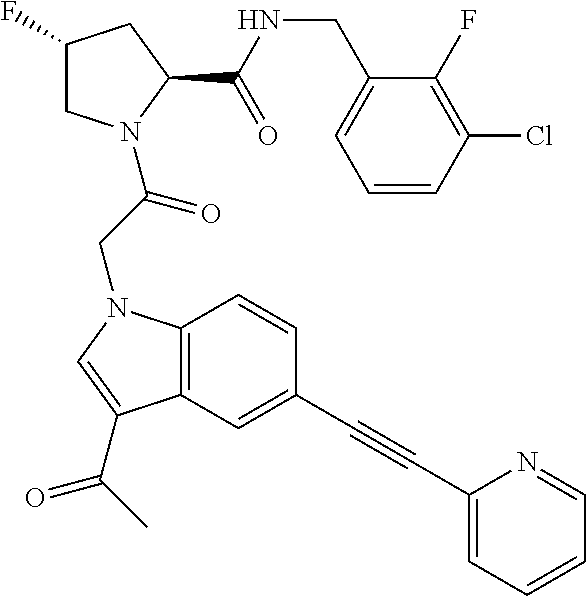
C1=CC(Cl)=C(F)C(CNC(C2CC(F)CN2C(CN2C3=C(C(C(C)=O)=C2)C=C(C#CC2=CC=CC=N2)C=C3)=O)=O)=C1
